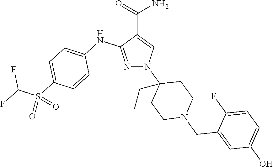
C(C1=CN(C2(CC)CCN(CC3=CC(O)=CC=C3F)CC2)N=C1NC1=CC=C(S(C(F)F)(=O)=O)C=C1)(=O)N
